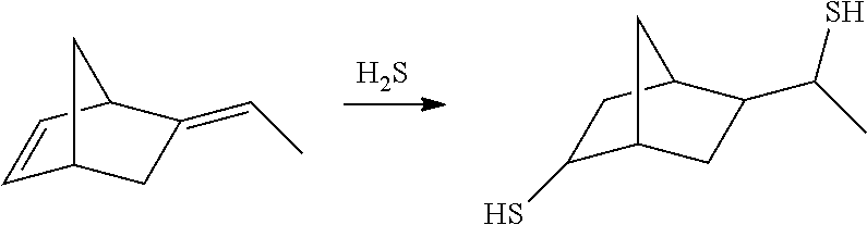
S.C1=CC2C(=CC)CC1C2.C1(S)C2CC(C(C)S)C(C1)C2
